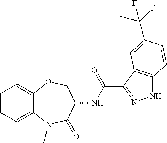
C1=CC=C2C(=C1)OCC(NC(=O)C1=NNC3=C1C=C(C(F)(F)F)C=C3)C(=O)N2C
